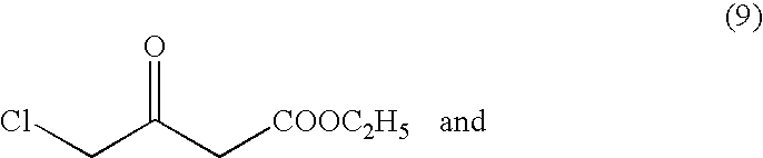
C(C[COOC2H5])(CCl)=O
